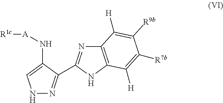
N1N=C(C2=NC3=C(N2)C([H])=C([R7b])C([R9b])=C3[H])C(N[A][R1c])=C1
